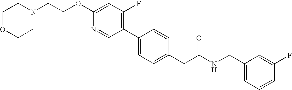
C(OC1=CC(F)=C(C2=CC=C(CC(NCC3=CC=CC(F)=C3)=O)C=C2)C=N1)CN1CCOCC1
